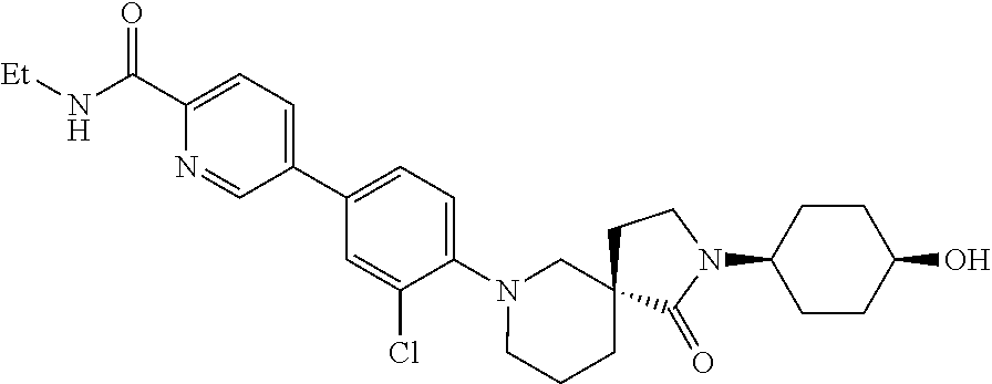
C1(C(N[Et])=O)=CC=C(C2=CC=C(N3CCCC4(C3)CCN(C3CCC(O)CC3)C4=O)C(Cl)=C2)C=N1
